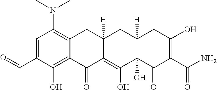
C1=C(C=O)C(O)=C2C(=C1N(C)C)CC1([H])C(=C(O)C3(O)C([H])(C1)CC(O)=C(C(N)=O)C3=O)C2=O
